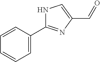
N1C(C2=CC=CC=C2)=NC(C=O)=C1
